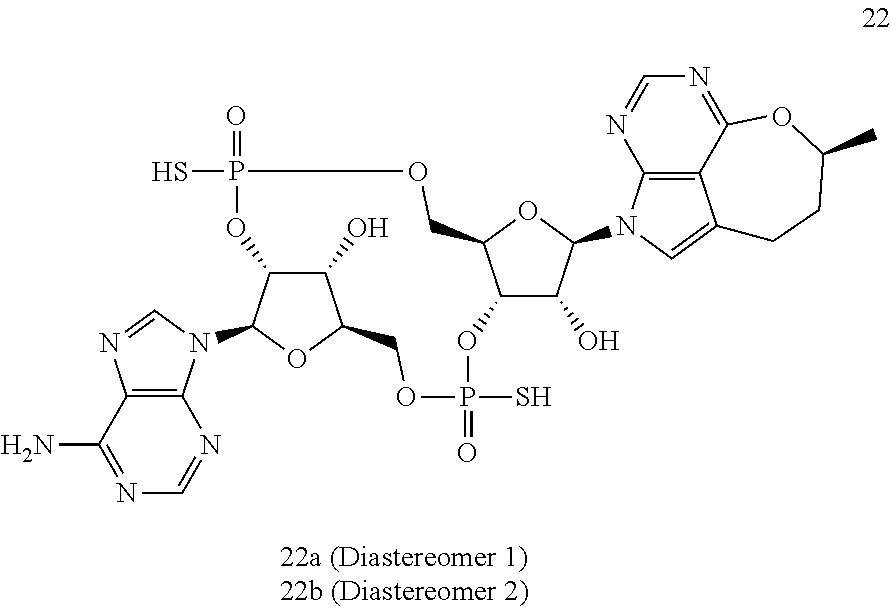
C12=C3C(=NC=N1)OC(C)CCC3=CN2C1C(O)C2C(O1)COP(S)(=O)OC1C(O)C(OC1N1C3=C(C(N)=NC=N3)N=C1)COP(=O)(S)O2
